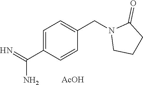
N=C(N)C1=CC=C(CN2CCCC2=O)C=C1.[AcOH]
